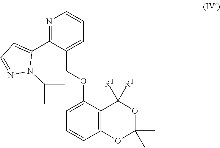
C1(C2=CC=NN2C(C)C)=NC=CC=C1COC1=CC=CC2=C1C([R1])([R1])OC(C)(C)O2
